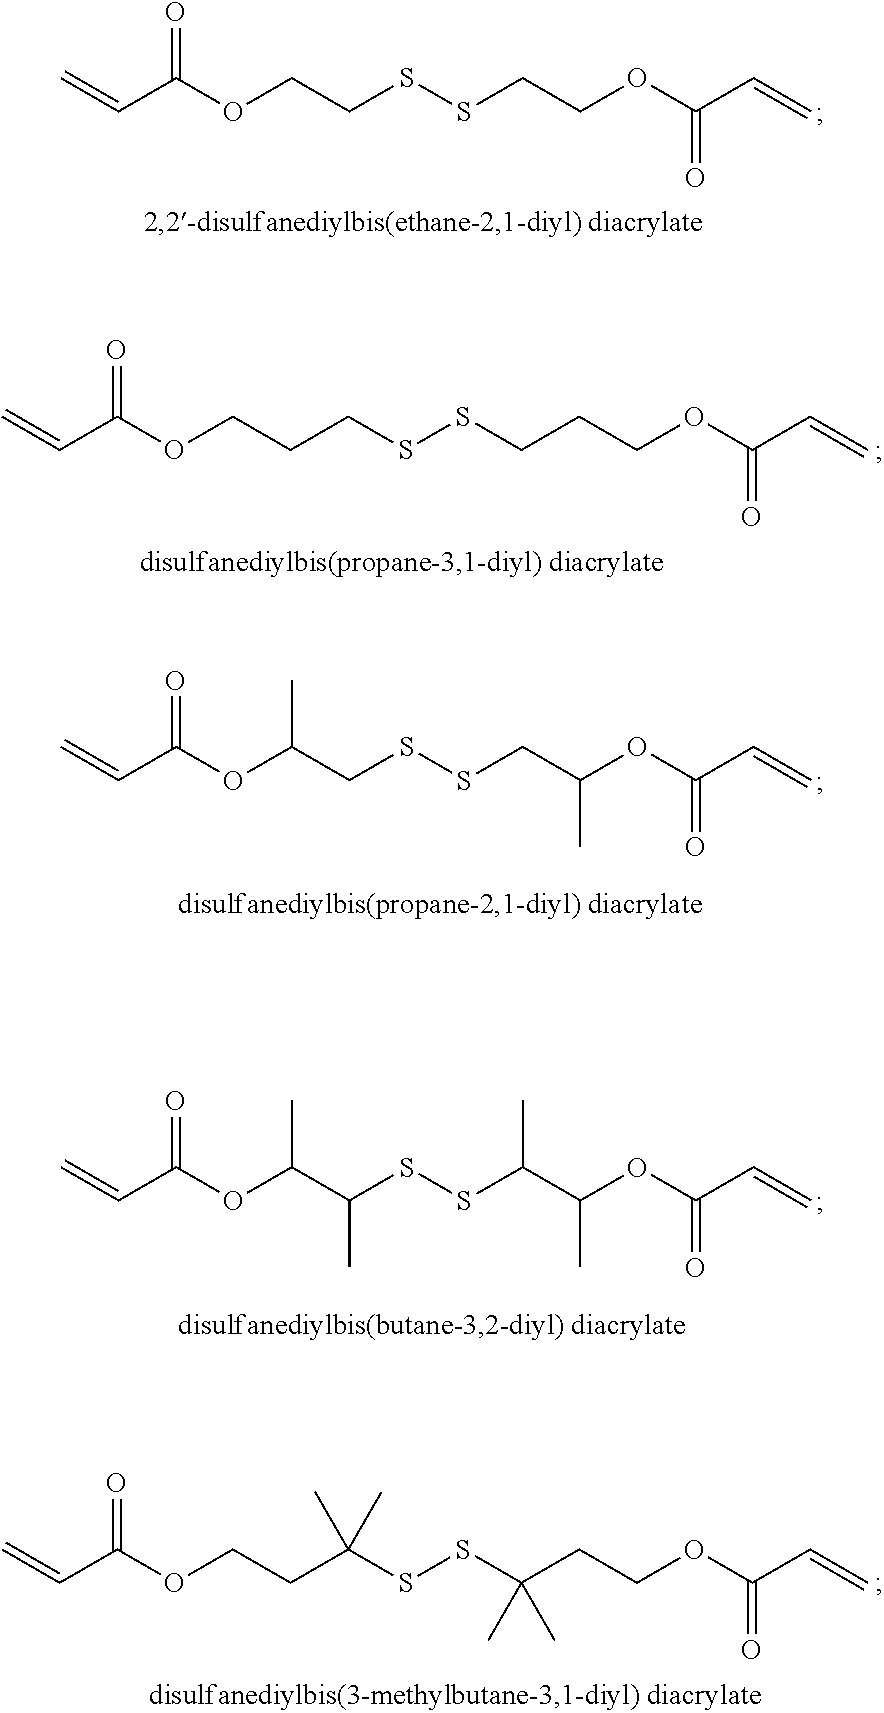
C=CC(OCCSSCCOC(C=C)=O)=O.C=CC(OCCCSSCCCOC(C=C)=O)=O.C=CC(OC(CSSCC(OC(C=C)=O)C)C)=O.C=CC(OC(C(SSC(C(OC(C=C)=O)C)C)C)C)=O.C=CC(OCCC(SSC(CCOC(C=C)=O)(C)C)(C)C)=O
